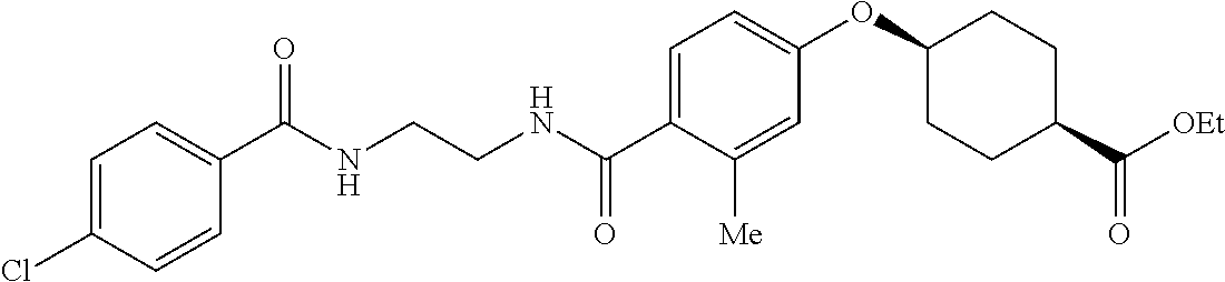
C1=C(C(NCCNC(C2=CC=C(Cl)C=C2)=O)=O)C([Me])=CC(OC2CCC(C(=O)[OEt])CC2)=C1
